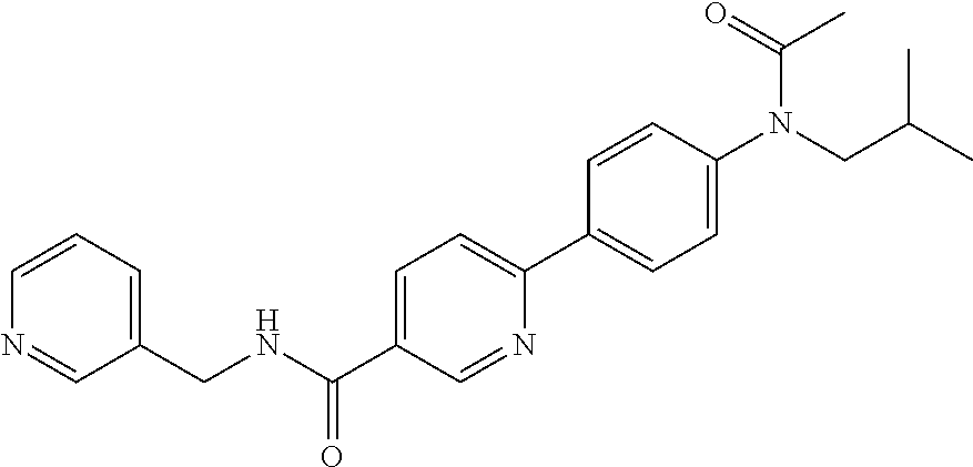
C1=CC=C(CNC(C2=CC=C(C3=CC=C(N(CC(C)C)C(=O)C)C=C3)N=C2)=O)C=N1
